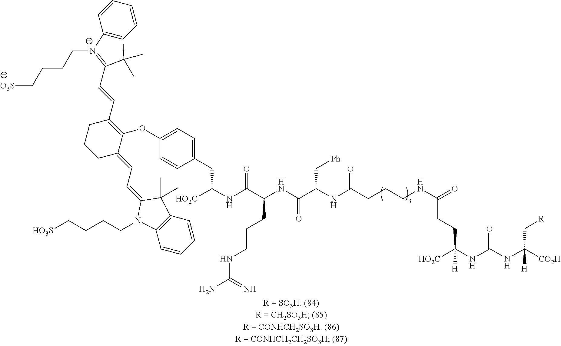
N(C(CCCNC(=O)CCC(NC(NC([CO2H])([H])C[R])=O)([HO2C])[H])=O)C(C(NC(C(NC([HO2C])CC1=CC=C(OC2=C(C=CC3=[N+](CCCC[O3S])C4=C(C3(C)C)C=CC=C4)CCCC2=CC=C2N(CCCC[HO3S])C3=C(C2(C)C)C=CC=C3)C=C1)=O)CCCNC(N)=N)=O)C[Ph]
